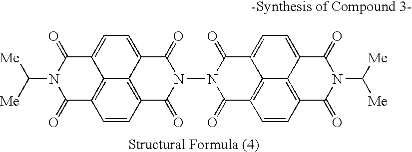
C1(=O)C2=C3C(=CC=C4C3=C(C=C2)C(=O)N(N2C(=O)C3=C5C6=C(C(=O)N(C([Me])[Me])C(=O)C6=CC=C5C2=O)C=C3)C4=O)C(=O)N1C([Me])[Me]
